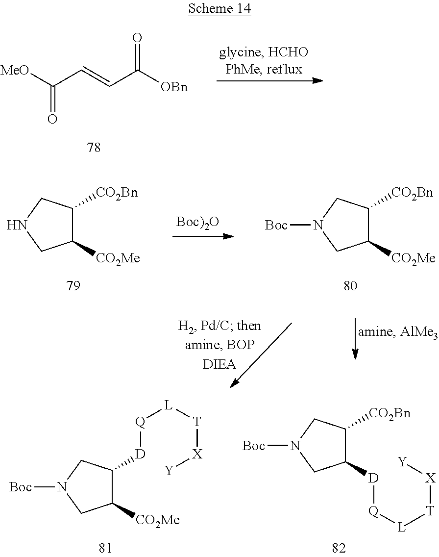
[MeO]C(C=CC([OBn])=O)=O.C1([CO2Me])C([CO2Bn])CNC1.C1([CO2Me])C([CO2Bn])CN([Boc])C1.C1([CO2Me])C([D][Q][L][T][X][Y])CN([Boc])C1.C1([D][Q][L][T][X][Y])C([CO2Bn])CN([Boc])C1
